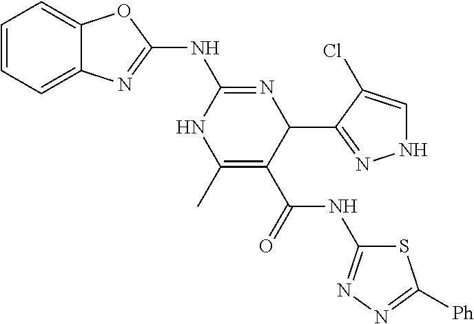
C1=CC=C2C(=C1)N=C(NC1=NC(C3=NNC=C3Cl)C(C(NC3=NN=C([Ph])S3)=O)=C(C)N1)O2
